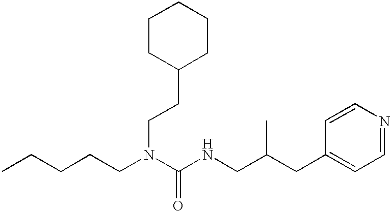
CCCCCN(C(NCC(CC1=CC=NC=C1)C)=O)CCC1CCCCC1
